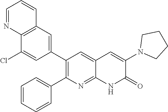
C12=C(C=C(C3=C(C4=CC=CC=C4)N=C4C(=C3)C=C(N3CCCC3)C(=O)N4)C=C1Cl)C=CC=N2
